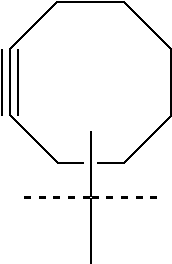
C1#CCCCCCC1.CC(C)(C)C
